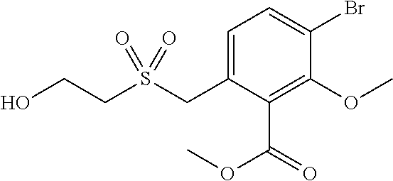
C1=C(CS(=O)(=O)CCO)C(C(OC)=O)=C(OC)C(Br)=C1
